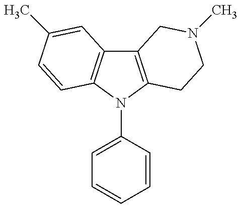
C12=C(N(C3=CC=CC=C3)C3=C1C=C(C)C=C3)CCN(C)C2
